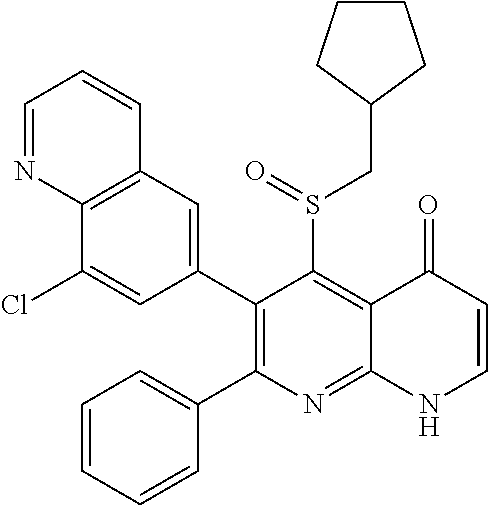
C12=C(C=C(C3=C(C4=CC=CC=C4)N=C4C(=C3S(=O)CC3CCCC3)C(=O)C=CN4)C=C1Cl)C=CC=N2
